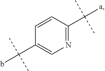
C1=CC(C(b)(C)C)=CN=C1C([a])(C)C
